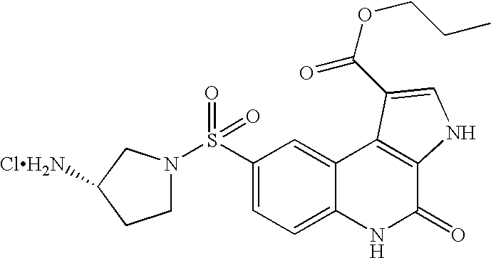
C1(S(=O)(=O)N2CCC([ClH2N])C2)=CC=C2C(=C1)C1=C(C(=O)N2)NC=C1C(=O)OCCC
